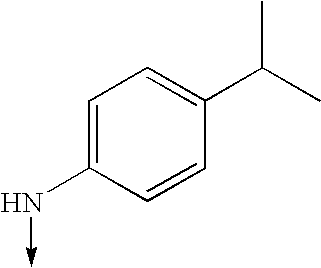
C1=C(N->C)C=CC(C(C)C)=C1
